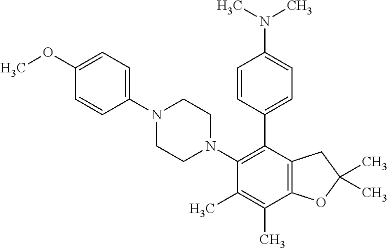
C1(OC)=CC=C(N2CCN(C3=C(C4=CC=C(N(C)C)C=C4)C4=C(C(C)=C3C)OC(C)(C)C4)CC2)C=C1
